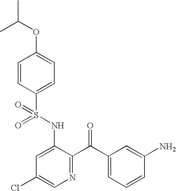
O=S(NC1=CC(Cl)=CN=C1C(C1=CC=CC(N)=C1)=O)(=O)C1=CC=C(OC(C)C)C=C1
